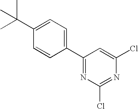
C1(C(C)(C)C)=CC=C(C2=NC(Cl)=NC(Cl)=C2)C=C1
